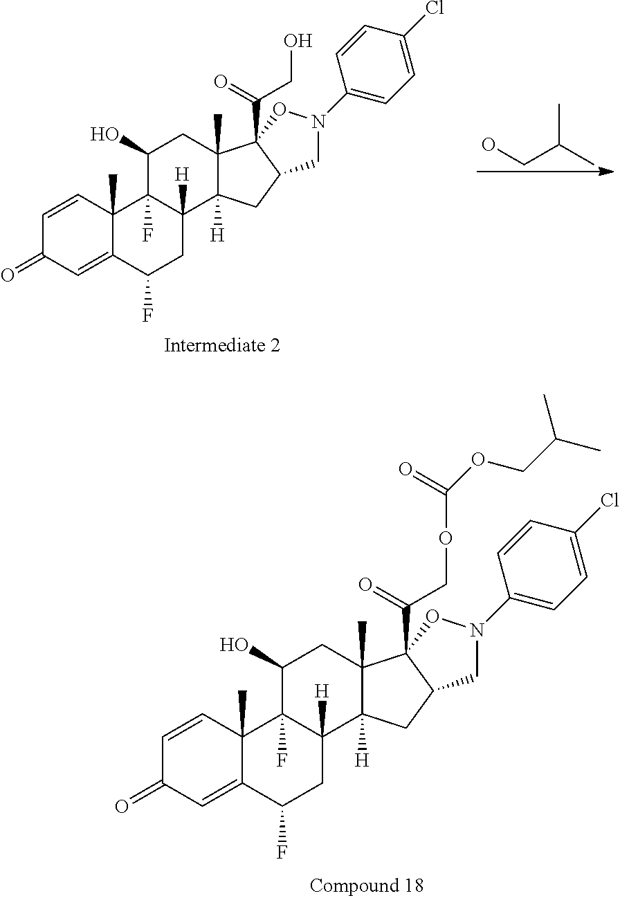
C1=CC2(C)C(=CC1=O)C(F)CC1([H])C2(F)C(O)CC2(C)C1([H])CC1C2(C(=O)COC(=O)OCC(C)C)ON(C2=CC=C(Cl)C=C2)C1.CC(C)CO.C1=CC2(C)C(=CC1=O)C(F)CC1([H])C2(F)C(O)CC2(C)C1([H])CC1C2(C(=O)CO)ON(C2=CC=C(Cl)C=C2)C1
